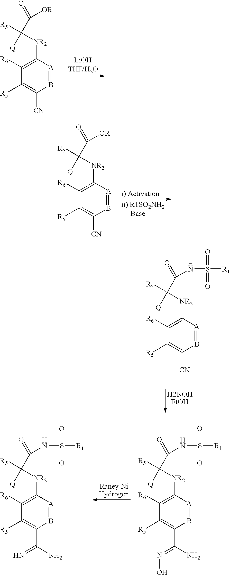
C1([NR2]C([Q])([R5])C([OR])=O)=C([R6])C([R5])=C([CN])B=[A]1.C1([NR2]C([Q])([R5])C([OR])=O)=C([R6])C([R5])=C([CN])B=[A]1.C1([NR2]C([Q])([R5])C(NS(=O)(=O)[R1])=O)=C([R6])C([R5])=C([CN])B=[A]1.C1([NR2]C([Q])([R5])C(NS(=O)(=O)[R1])=O)=C([R6])C([R5])=C(C(N)=NO)B=[A]1.C1([NR2]C([Q])([R5])C(NS(=O)(=O)[R1])=O)=C([R6])C([R5])=C(C(N)=N)B=[A]1
